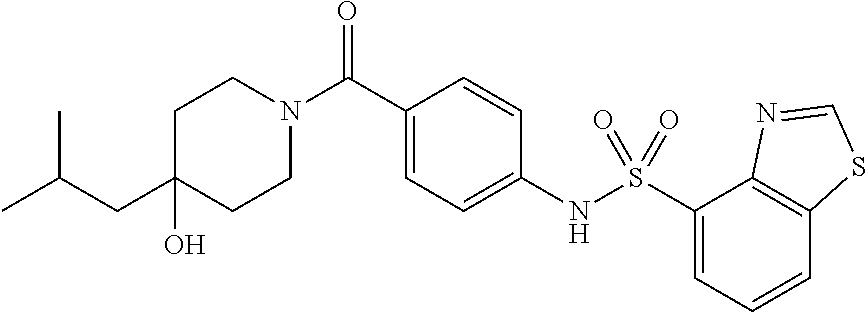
C1(CC(C)C)(O)CCN(C(C2=CC=C(NS(C3=CC=CC4=C3N=CS4)(=O)=O)C=C2)=O)CC1
